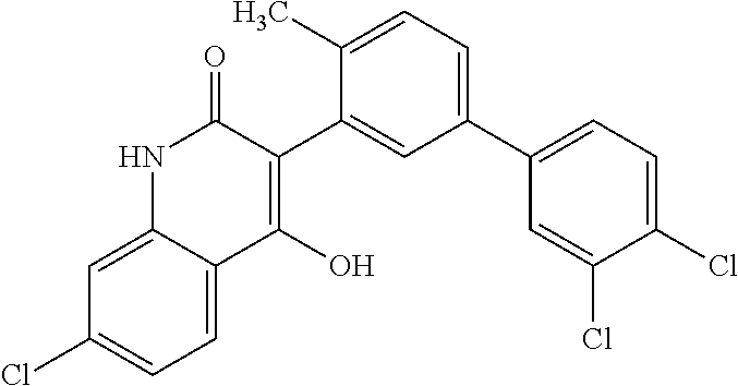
C1(C2=CC(C3=CC=C(Cl)C(Cl)=C3)=CC=C2C)=C(O)C2=CC=C(Cl)C=C2NC1=O
